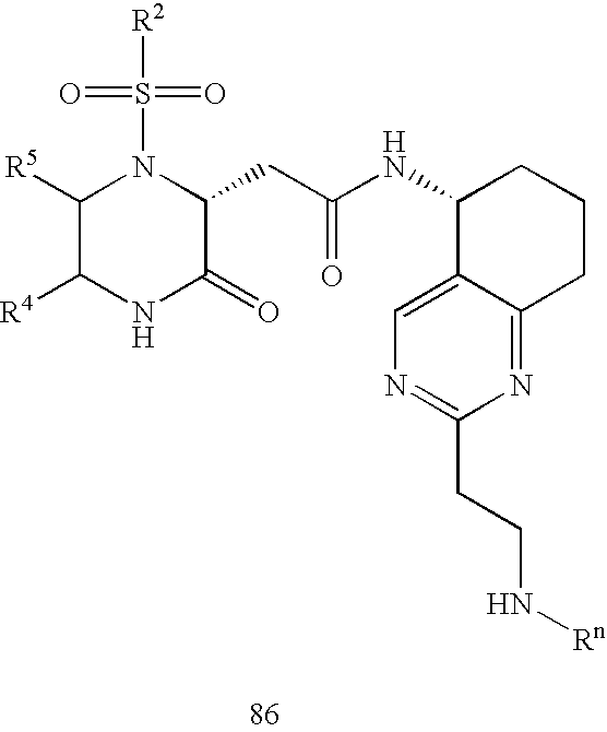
C1([R5])C([R4])NC(=O)C(CC(NC2C3=CN=C(CCN[Rn])N=C3CCC2)=O)N1S([R2])(=O)=O
